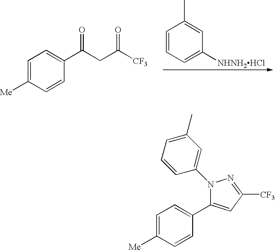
C1=C([Me])C=CC(C(CC([CF3])=O)=O)=C1.C1=CC=C([NHNH2HCl])C=C1C.C1=C([Me])C=CC(C2=CC([CF3])=NN2C2=CC(C)=CC=C2)=C1
